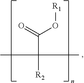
C(C(C)([R2])C)(=O)O[R1]
